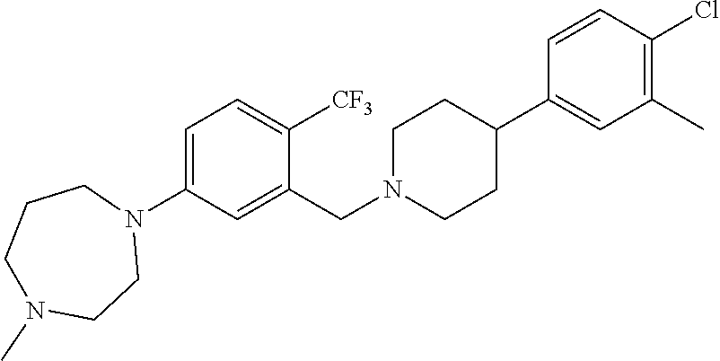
C1=C(N2CCCN(C)CC2)C=C(CN2CCC(C3=CC(C)=C(Cl)C=C3)CC2)C([CF3])=C1
